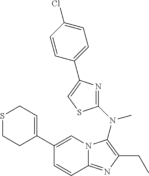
C1(C2=CCSCC2)=CN2C(=NC(CC)=C2N(C2=NC(C3=CC=C(Cl)C=C3)=CS2)C)C=C1
